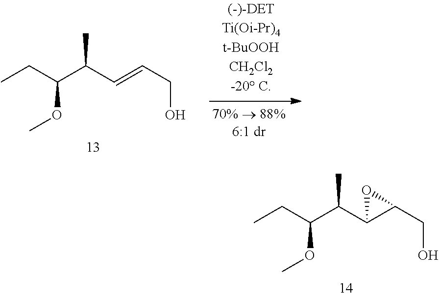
CCC(C(C=CCO)C)OC.CCC(C(C1C(CO)O1)C)OC
